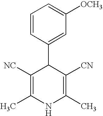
C1=CC(C2C([NC])=C(C)NC(C)=C2[CN])=CC([OCH3])=C1
